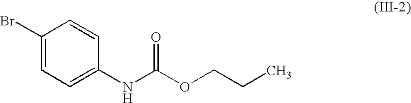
C1(Br)=CC=C(NC(OCCC)=O)C=C1
